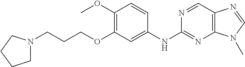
C1N(CCCOC2=C(OC)C=CC(NC3=NC4=C(C=N3)N=CN4C)=C2)CCC1
